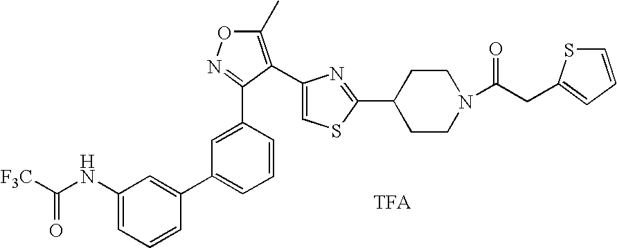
C1=C(C2=NOC(C)=C2C2=CSC(C3CCN(C(CC4=CC=CS4)=O)CC3)=N2)C=CC=C1C1=CC(NC([F3C])=O)=CC=C1
